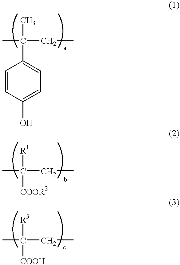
C1=CC(O)=CC=C1C(C)(CC)C.[COOR2]C([R1])(CC)C.[COOH]C([R3])(CC)C
